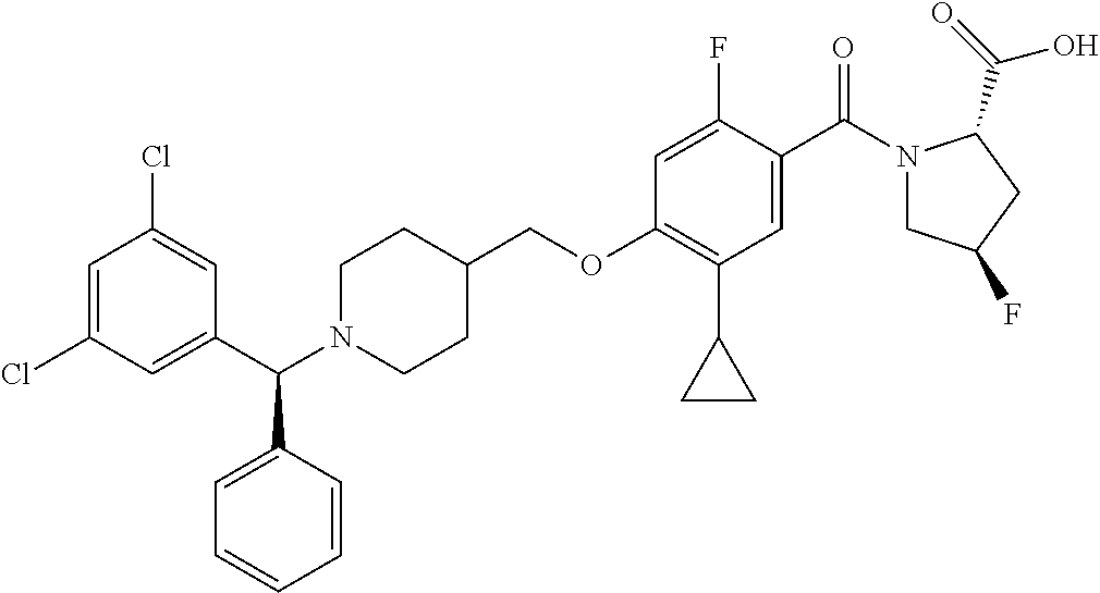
C1=C(Cl)C=C(C(C2=CC=CC=C2)N2CCC(COC3=C(C4CC4)C=C(C(=O)N4CC(F)CC4C(=O)O)C(F)=C3)CC2)C=C1Cl
